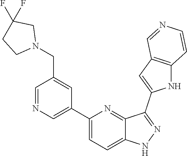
C1(C2=CN=CC(CN3CC(F)(F)CC3)=C2)=CC=C2C(=N1)C(C1=CC3=C(N1)C=CN=C3)=NN2
